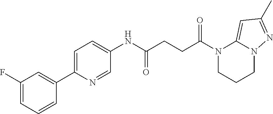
N1(C(=O)CCC(=O)NC2=CC=C(C3=CC(F)=CC=C3)N=C2)CCCN2C1=CC(C)=N2
